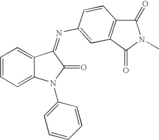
C1=CC=C2C(=C1)C(=NC1=CC3=C(C(=O)N(C)C3=O)C=C1)C(=O)N2C1=CC=CC=C1
